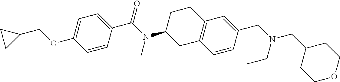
C1=C(OCC2CC2)C=CC(C(N(C2CC3=C(CC2)C=C(CN(CC2CCOCC2)CC)C=C3)C)=O)=C1
